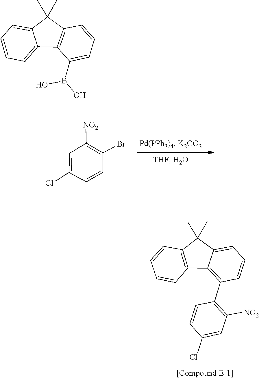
C1(Cl)=CC([NO2])=C(Br)C=C1.C12=CC=CC(C3=C([NO2])C=C(Cl)C=C3)=C1C1=C(C2(C)C)C=CC=C1.B(O)(C1=CC=CC2=C1C1=CC=CC=C1C2(C)C)O
